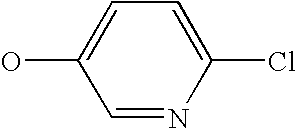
C1=NC(Cl)=CC=C1O
